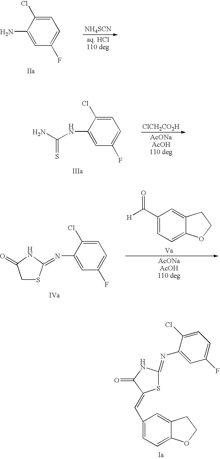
[NH4SCN].[aq. HCl110 deg].C1=C(Cl)C(N)=CC(F)=C1.[ClCH2CO2H].[AcONaAcOH110 deg].C1=C(Cl)C(NC(N)=S)=CC(F)=C1.C1=C(Cl)C(N=C2SCC(=O)N2)=CC(F)=C1.C1(C([H])=O)=CC=C2C(=C1)CCO2.[AcONaAcOH110 deg].S1C(=NC2=CC(F)=CC=C2Cl)NC(=O)C1=CC1=CC=C2C(=C1)CCO2
